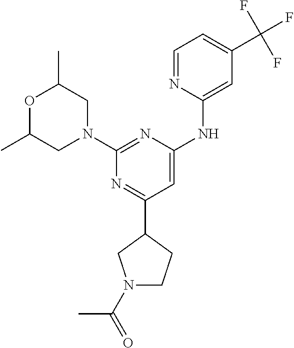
C1(C2=NC(N3CC(C)OC(C)C3)=NC(NC3=CC(C(F)(F)F)=CC=N3)=C2)CN(C(=O)C)CC1
